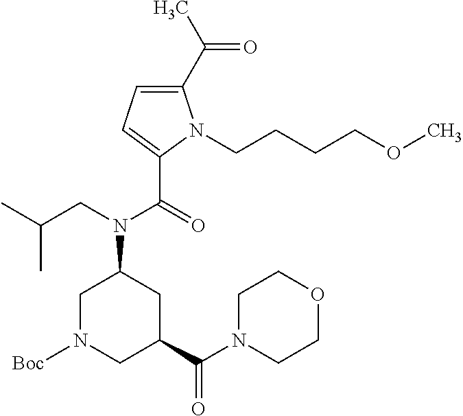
C1(C(=O)C)=CC=C(C(=O)N(CC(C)C)C2CN([Boc])CC(C(N3CCOCC3)=O)C2)N1CCCCOC
